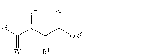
C(=[W])([R2])N(C(C([ORC])=[W])[R1])[RN]
